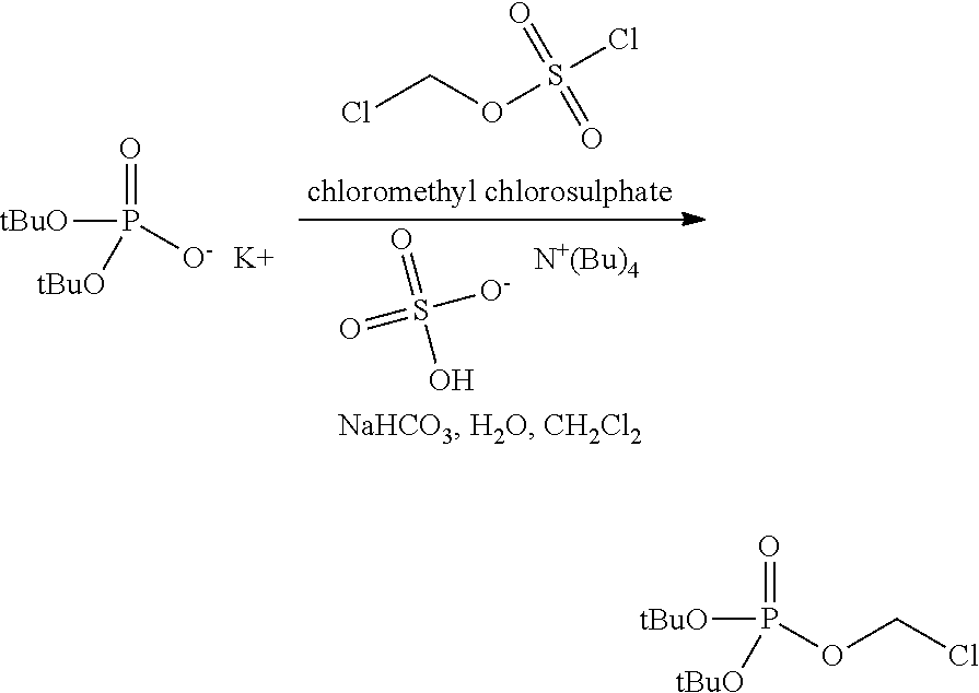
O=S([O-])(=O)O.[N+(Bu)4].[tBuO]P(=O)([O-])[tBuO].[K].ClCOS(Cl)(=O)=O.[tBuO]P(=O)(OCCl)[tBuO]
